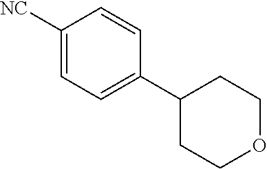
C1([NC])=CC=C(C2CCOCC2)C=C1
